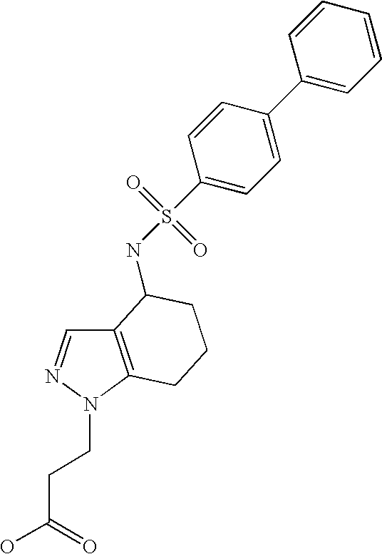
C12=C(N(CCC(=O)O)N=C1)CCCC2NS(=O)(=O)C1=CC=C(C2=CC=CC=C2)C=C1
